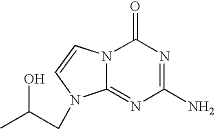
C1(N)=NC(=O)N2C(=N1)N(CC(C)O)C=C2
